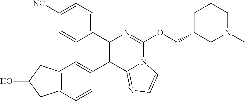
C1(C2=CC3=C(C=C2)CC(O)C3)=C(C2=CC=C([NC])C=C2)N=C(OCC2CN(C)CCC2)N2C1=NC=C2
